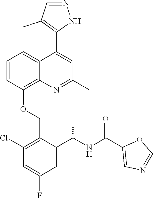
C1=CC(OCC2=C(Cl)C=C(F)C=C2C(NC(C2=CN=CO2)=O)C)=C2C(=C1)C(C1=C(C)C=NN1)=CC(C)=N2
